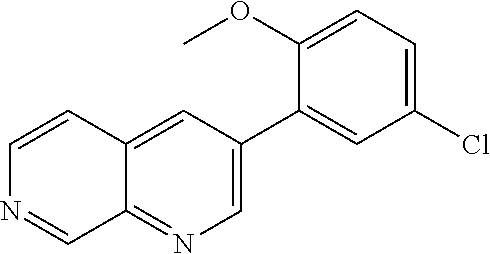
C12=NC=C(C3=CC(Cl)=CC=C3OC)C=C1C=CN=C2
